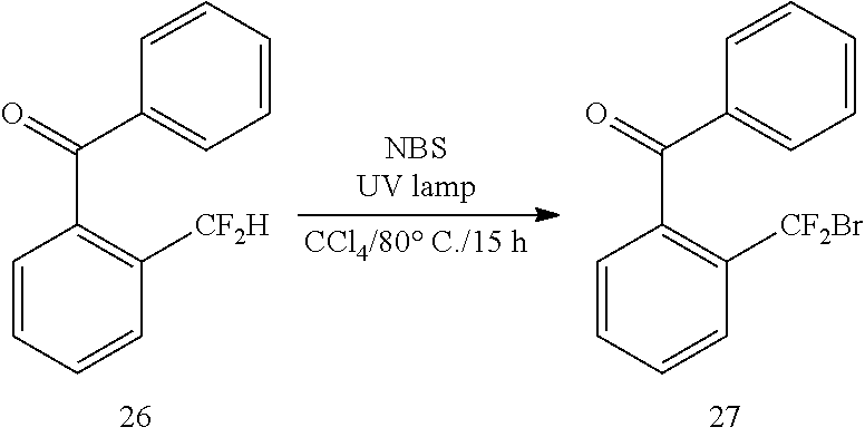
C1=CC=CC([CF2H])=C1C(=O)C1=CC=CC=C1.C1=CC=CC([CF2Br])=C1C(=O)C1=CC=CC=C1
